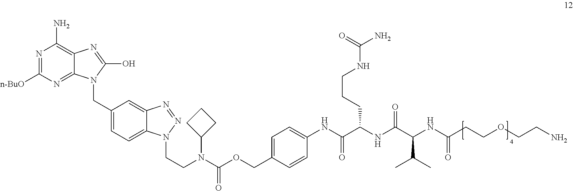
N1=C([n-BuO])N=C2C(=C1N)N=C(O)N2CC1=CC=C2C(=C1)N=NN2CCN(C(OCC1=CC=C(NC(C(NC(C(NC(CCOCCN)=O)C(C)C)=O)CCCNC(N)=O)=O)C=C1)=O)C1CCC1
